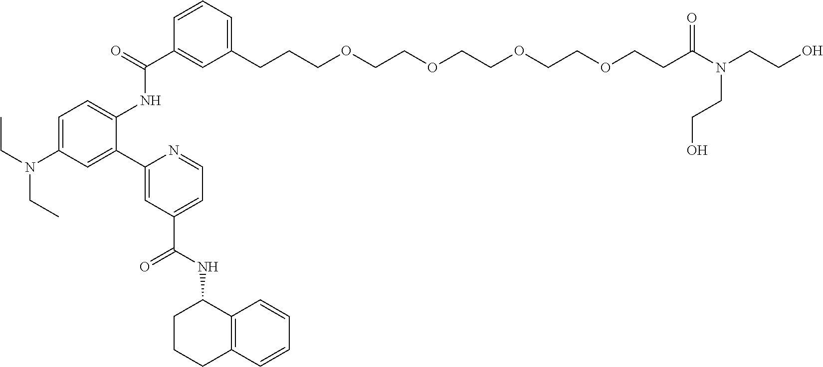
C1(CCCOCCOCCOCCOCCC(=O)N(CCO)CCO)=CC=CC(C(=O)NC2=CC=C(N(CC)CC)C=C2C2=CC(C(NC3CCCC4=C3C=CC=C4)=O)=CC=N2)=C1
